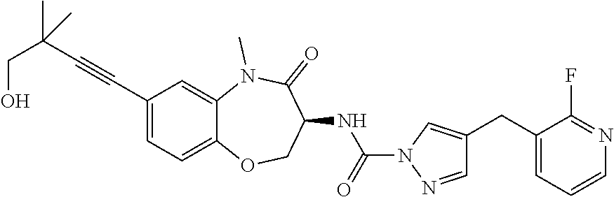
C(C#CC1=CC=C2C(=C1)N(C)C(=O)C(NC(=O)N1N=CC(CC3=CC=CN=C3F)=C1)CO2)(CO)(C)C
